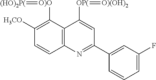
C12=C(C([O)O]=[(HO)2P(])=C([H3CO])C=C1)C([OP(]=[O)(OH)2])=CC(C1=CC(F)=CC=C1)=N2
